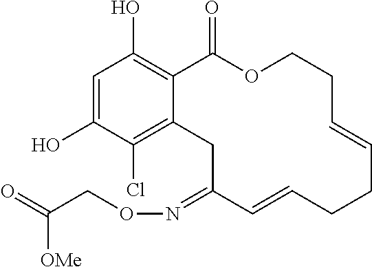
C1=C(O)C(Cl)=C2C(=C1O)C(=O)OCCC=CCCC=CC(=NOCC(=O)[OMe])C2
